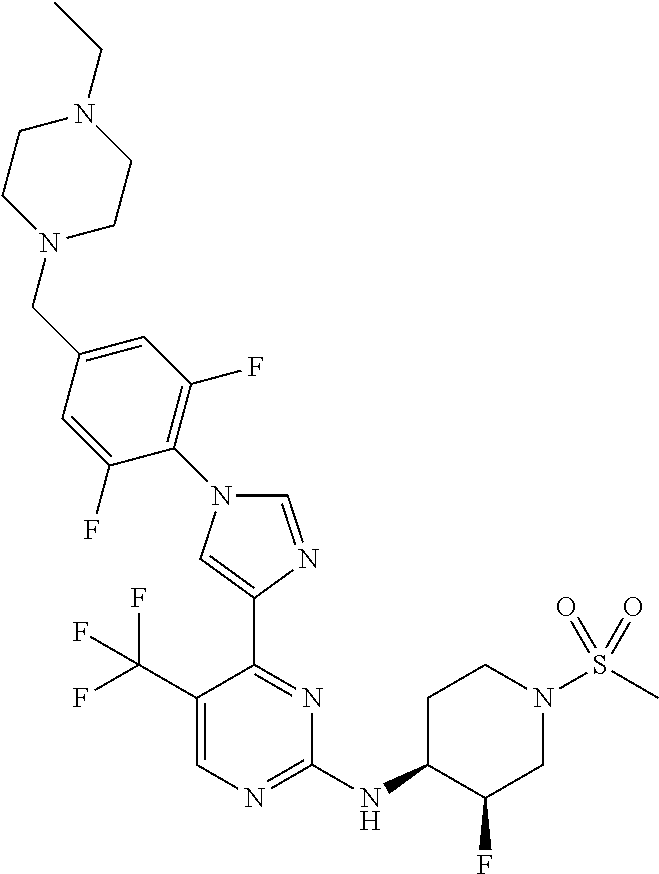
C1(NC2C(F)CN(S(C)(=O)=O)CC2)=NC=C(C(F)(F)F)C(C2=CN(C3=C(F)C=C(CN4CCN(CC)CC4)C=C3F)C=N2)=N1
